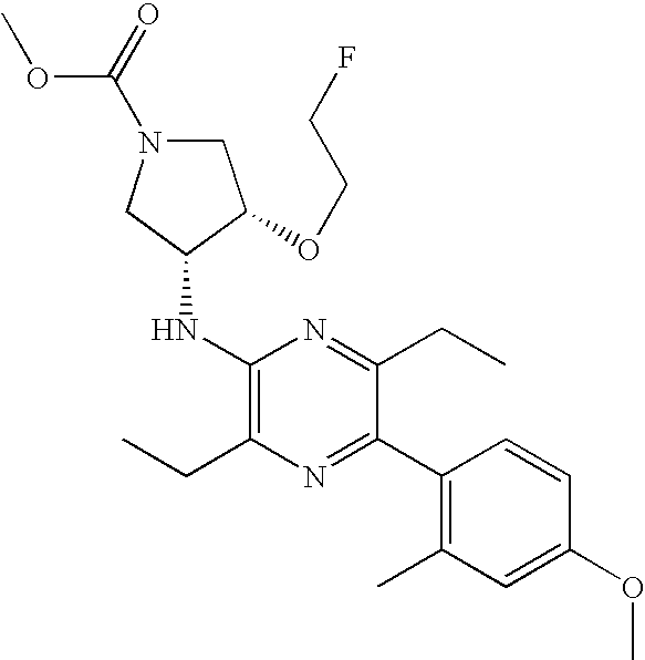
C1(NC2CN(C(OC)=O)CC2OCCF)=C(CC)N=C(C2=C(C)C=C(OC)C=C2)C(CC)=N1
